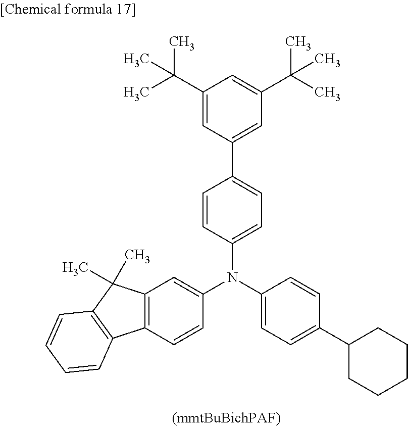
C12=C(C=CC(N(C3=CC=C(C4=CC(C(C)(C)C)=CC(C(C)(C)C)=C4)C=C3)C3=CC=C(C4CCCCC4)C=C3)=C1)C1=C(C2(C)C)C=CC=C1
